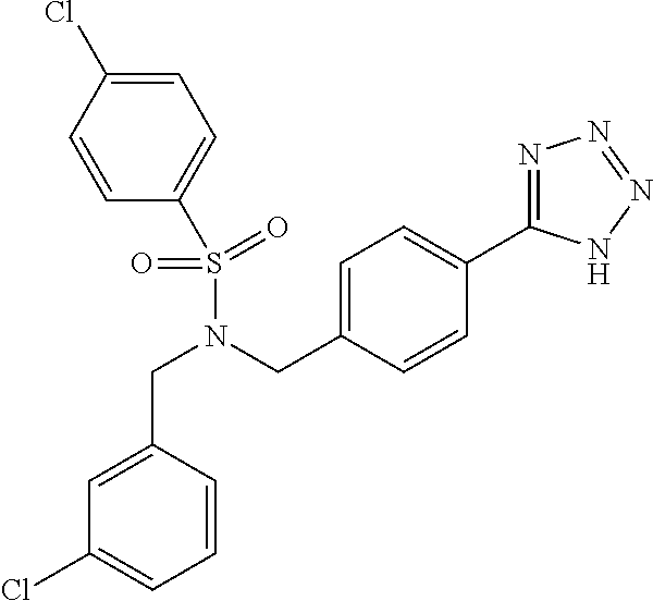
C1=CC(Cl)=CC=C1S(=O)(=O)N(CC1=CC=C(C2=NN=NN2)C=C1)CC1=CC(Cl)=CC=C1
